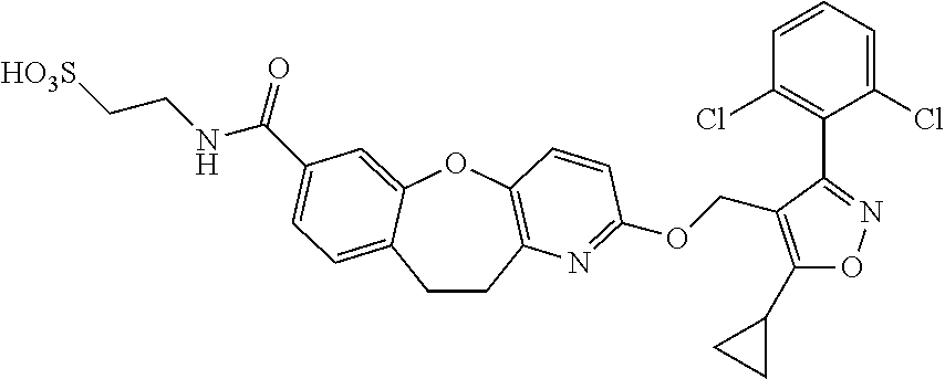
C1CC2=C(OC3=CC(C(NCC[HO3S])=O)=CC=C13)C=CC(OCC1=C(C3CC3)ON=C1C1=C(Cl)C=CC=C1Cl)=N2
